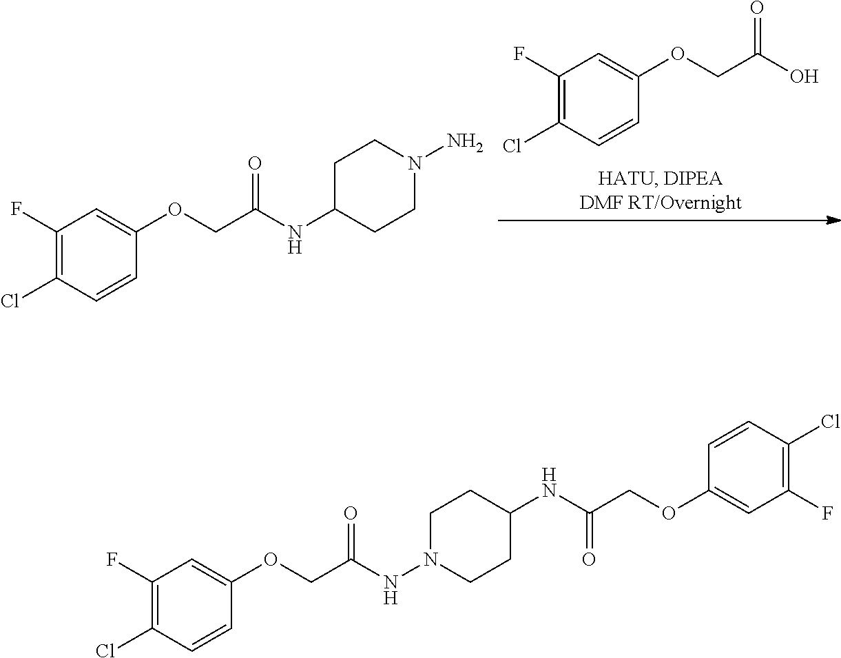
C1(F)=C(Cl)C=CC(OCC(NN2CCC(NC(COC3=CC(F)=C(Cl)C=C3)=O)CC2)=O)=C1.C1(F)=C(Cl)C=CC(OCC(NC2CCN(N)CC2)=O)=C1.C1(F)=C(Cl)C=CC(OCC(O)=O)=C1
